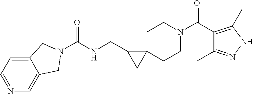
C1N(C(C2=C(C)NN=C2C)=O)CCC2(C1)C(CNC(=O)N1CC3=CN=CC=C3C1)C2
